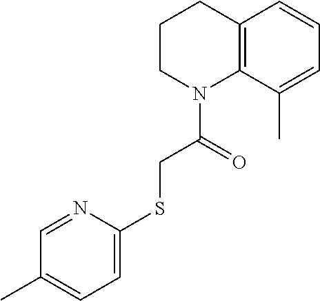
C1CN(C(=O)CSC2=CC=C(C)C=N2)C2=C(C1)C=CC=C2C
